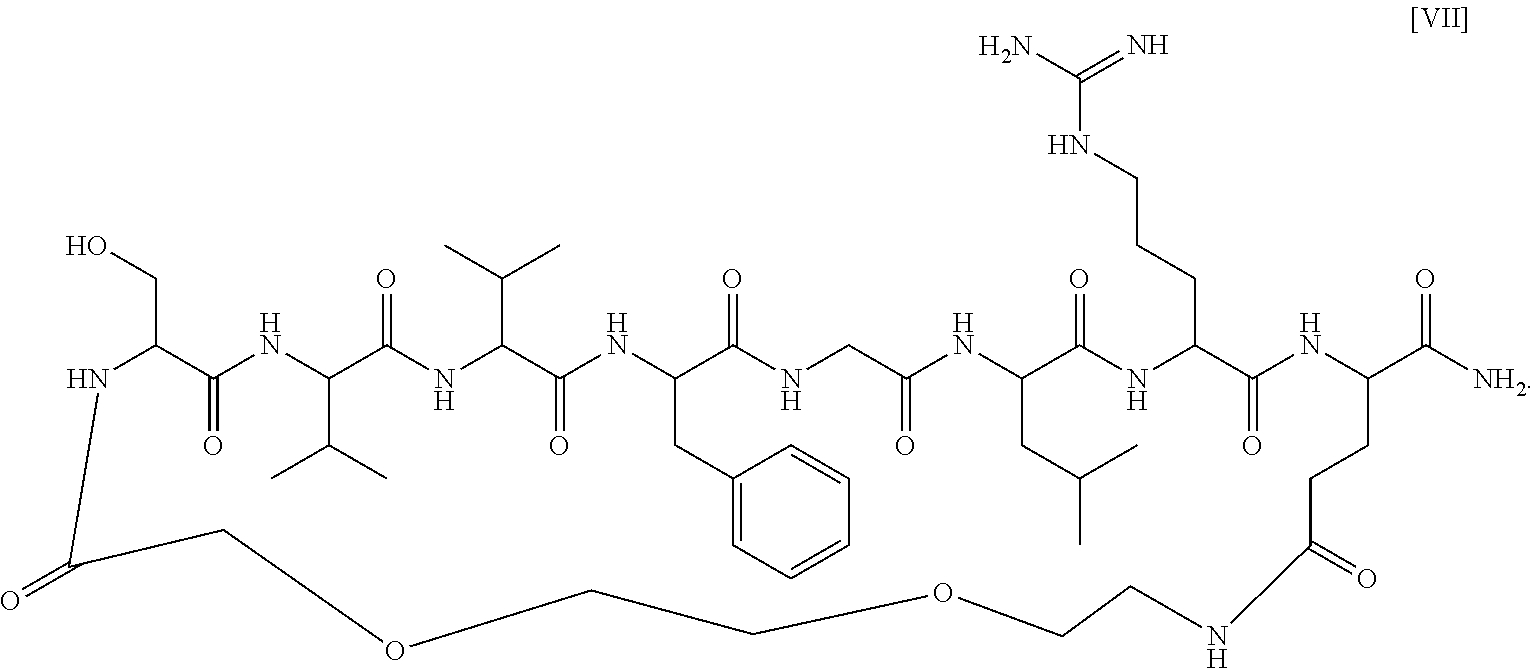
N1C(CO)C(=O)NC(C(C)C)C(=O)NC(C(C)C)C(=O)NC(CC2=CC=CC=C2)C(=O)NCC(=O)NC(CC(C)C)C(=O)NC(CCCNC(N)=N)C(=O)NC(C([NH2])=O)CCC(=O)NCCOCCOCC1=O
